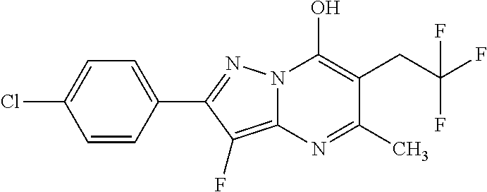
C12=C(F)C(C3=CC=C(Cl)C=C3)=NN1C(O)=C(CC(F)(F)F)C(C)=N2
